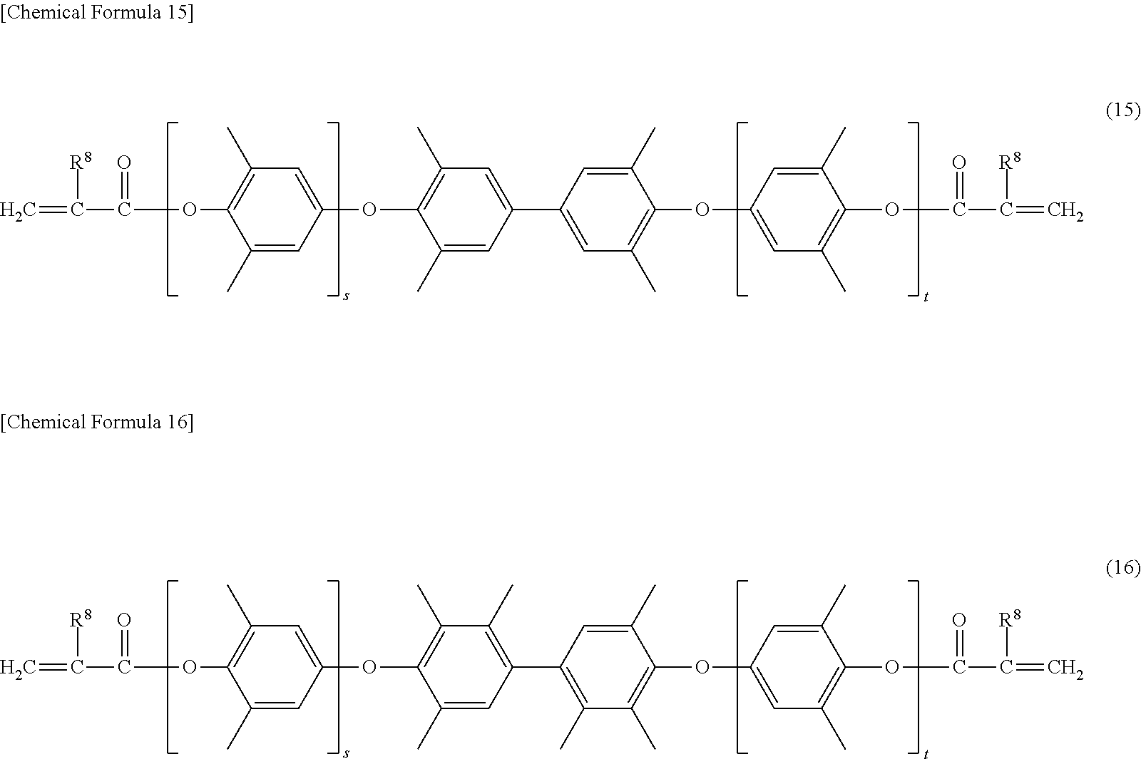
O(C1=C(C)C=C(OC2=C(C)C=C(C3=CC(C)=C(OC4=CC(C)=C(OC(=O)C([R8])=C)C(C)=C4)C(C)=C3)C=C2C)C=C1C)C(=O)C([R8])=C.O(C1=C(C)C=C(OC2=C(C)C(C)=C(C3=C(C)C(C)=C(OC4=CC(C)=C(OC(=O)C([R8])=C)C(C)=C4)C(C)=C3)C=C2C)C=C1C)C(=O)C([R8])=C
